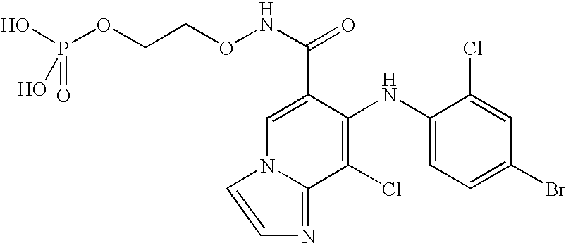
C1=C(C(NOCCOP(O)(=O)O)=O)C(NC2=CC=C(Br)C=C2Cl)=C(Cl)C2=NC=CN12
